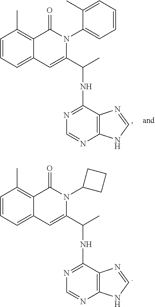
C1=CC=C2C(=C1C)C(=O)N(C1CCC1)C(C(C)NC1=NC=NC3=C1N=CN3)=C2.C1=CC=C2C(=C1C)C(=O)N(C1=CC=CC=C1C)C(C(C)NC1=NC=NC3=C1N=CN3)=C2
